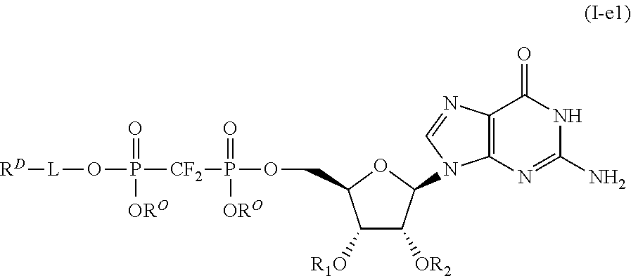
[RD][L]OP([CF2]P(OCC1C([R1O])C([OR2])C(N2C3=C(C(=O)NC(N)=N3)N=C2)O1)(=O)[ORO])(=O)[ORO]
